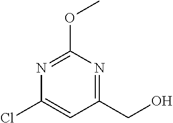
C1(Cl)=CC(CO)=NC(OC)=N1
